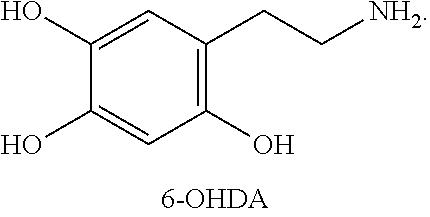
C1(O)=CC(CC[NH2])=C(O)C=C1O
